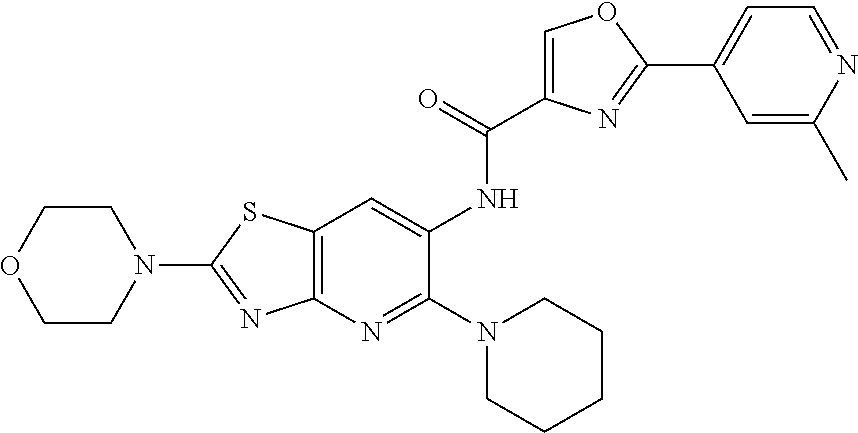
C1COCCN1C1=NC2=C(S1)C=C(NC(=O)C1=COC(C3=CC=NC(C)=C3)=N1)C(N1CCCCC1)=N2
